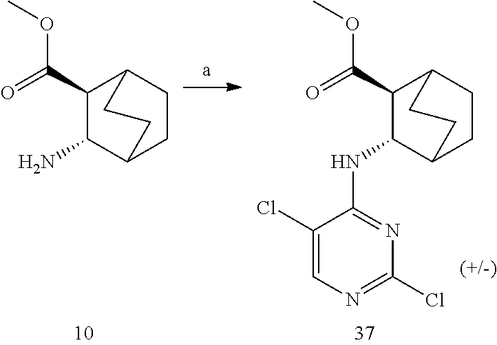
C1(C(=O)OC)C(N)C2CCC1CC2.C1(C(=O)OC)C(NC2=NC(Cl)=NC=C2Cl)C2CCC1CC2
